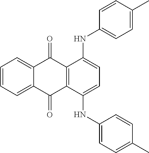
C1=CC=C2C(=C1)C(=O)C1=C(C2=O)C(NC2=CC=C(C)C=C2)=CC=C1NC1=CC=C(C)C=C1
